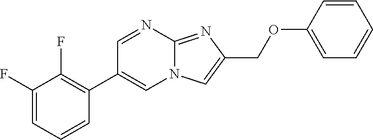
C1=NC2=NC(COC3=CC=CC=C3)=CN2C=C1C1=C(F)C(F)=CC=C1
